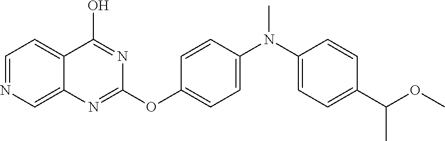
C12=CN=CC=C1C(O)=NC(OC1=CC=C(N(C3=CC=C(C(OC)C)C=C3)C)C=C1)=N2
